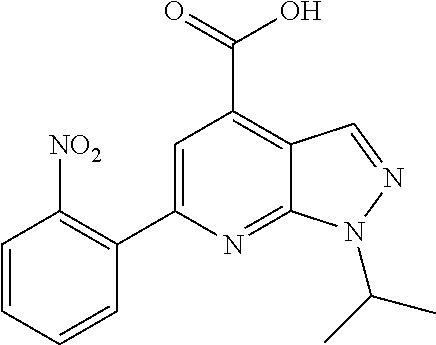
C1=CC=CC(C2=CC(C(=O)O)=C3C(=N2)N(C(C)C)N=C3)=C1[NO2]
